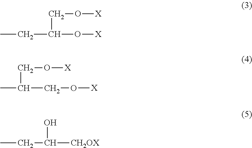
C(C(O[X])CO[X])C.CC(CO[X])CO[X].CCC([CH2OX])O
